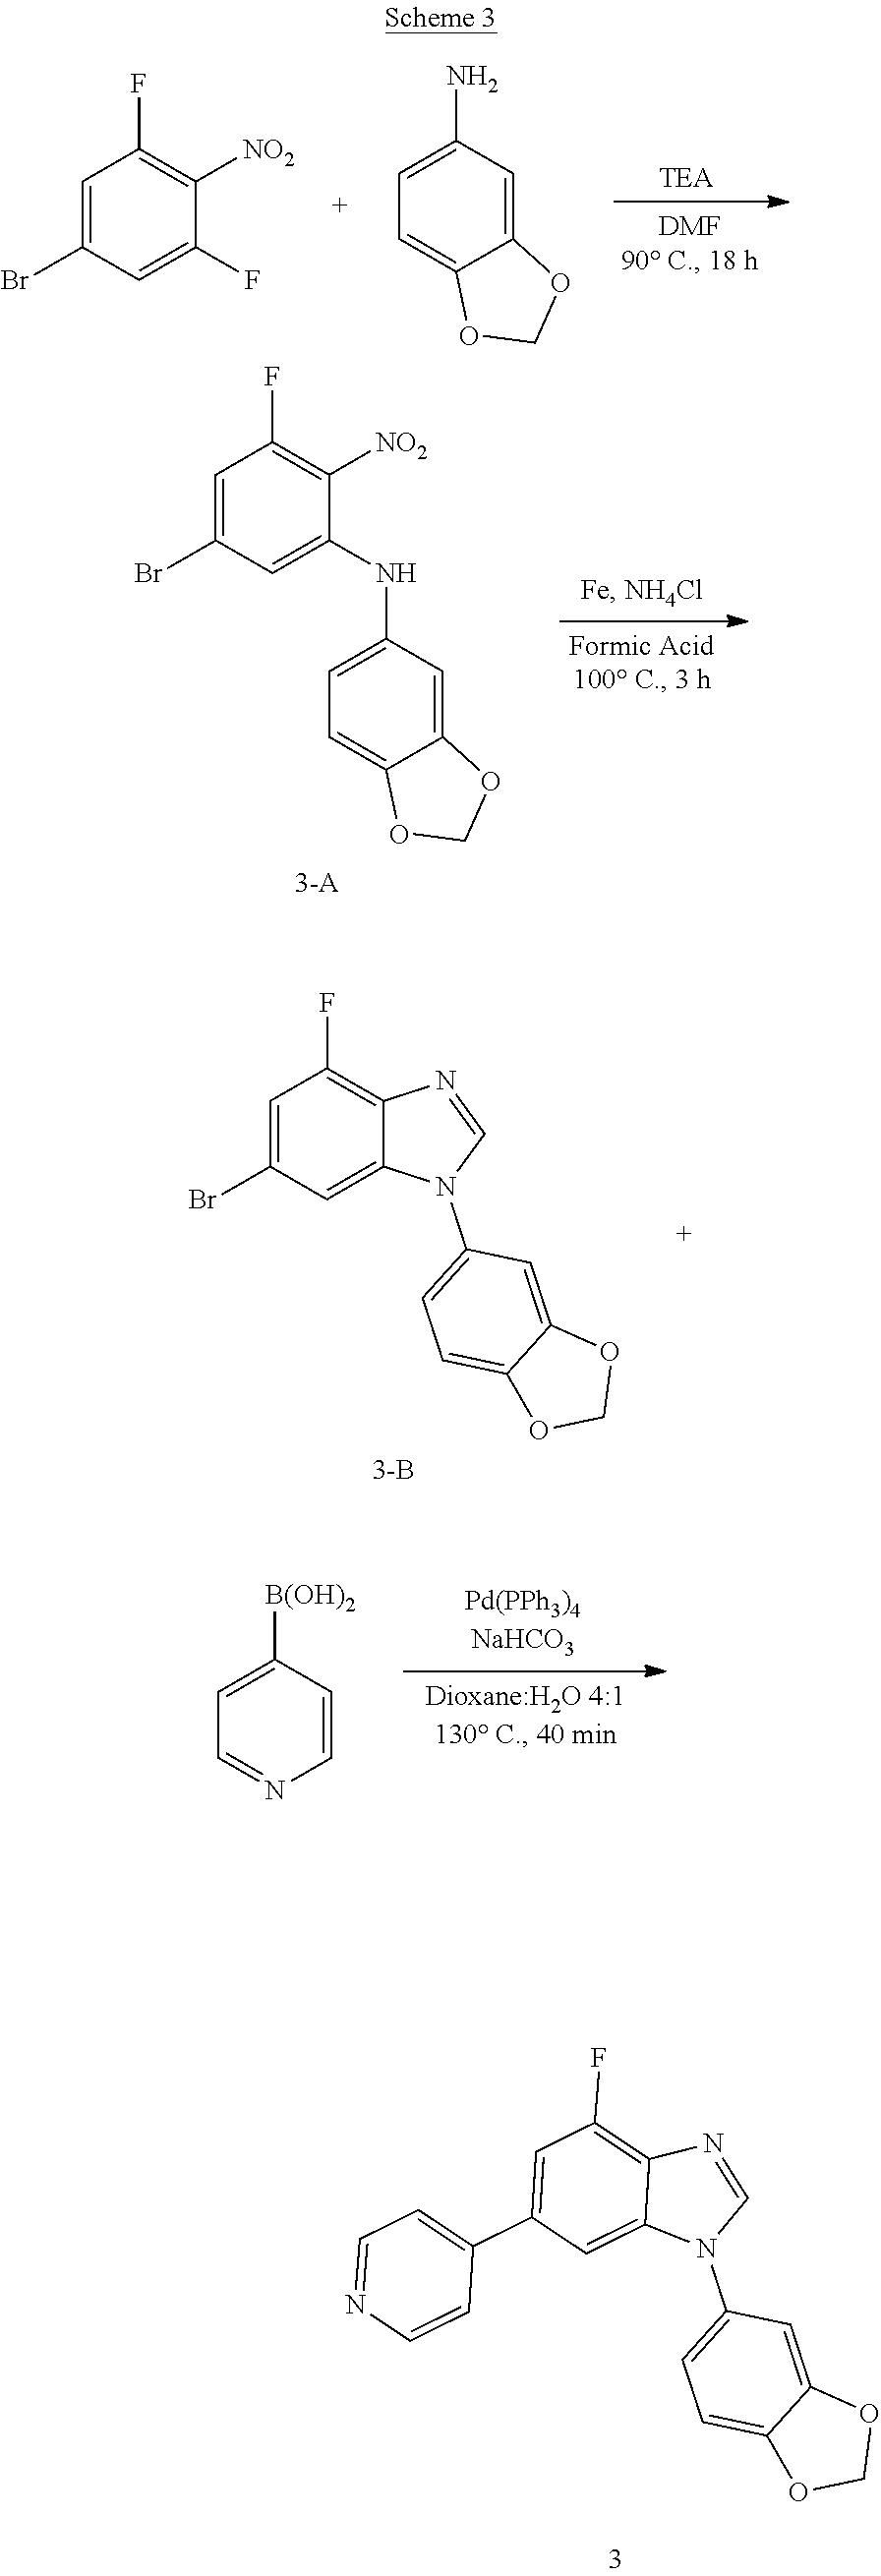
C1=C(Br)C=C(F)C([NO2])=C1F.C1(N)=CC=C2C(=C1)OCO2.C1=C(Br)C=C(NC2=CC=C3C(=C2)OCO3)C([NO2])=C1F.C1=C(Br)C=C2C(=C1F)N=CN2C1=CC=C2C(=C1)OCO2.C1([B(OH)2])=CC=NC=C1.C1=C(C2=CC=NC=C2)C=C2C(=C1F)N=CN2C1=CC=C2C(=C1)OCO2
